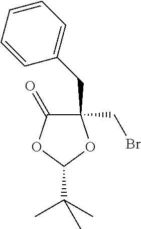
C1(CC2=CC=CC=C2)(CBr)C(=O)OC(C(C)(C)C)O1
